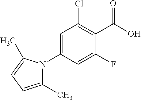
C1=C(N2C(C)=CC=C2C)C=C(F)C(C(O)=O)=C1Cl
